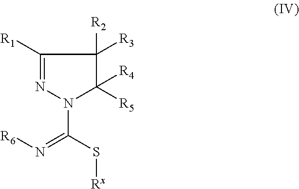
C1([R4])([R5])C([R2])([R3])C([R1])=NN1C(=N[R6])S[Rx]
